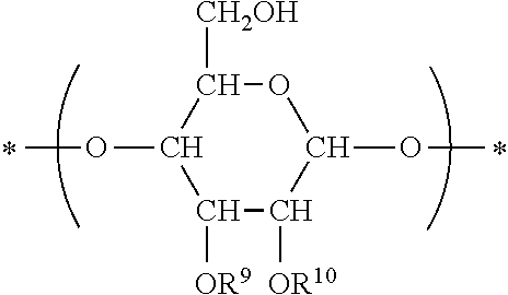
C1([OR9])C([OR10])C(OC)OC([CH2OH])C1OC
